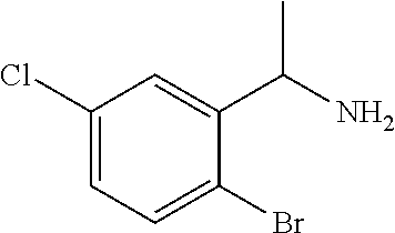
C1(Cl)=CC=C(Br)C(C(N)C)=C1
